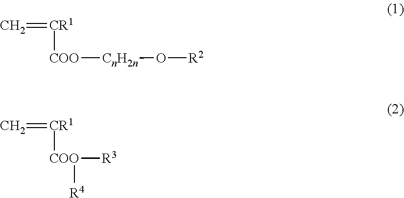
[CR1]([COO][CnH2n]O[R2])=C.[CR1]([COO]([R3])[R4])=C
